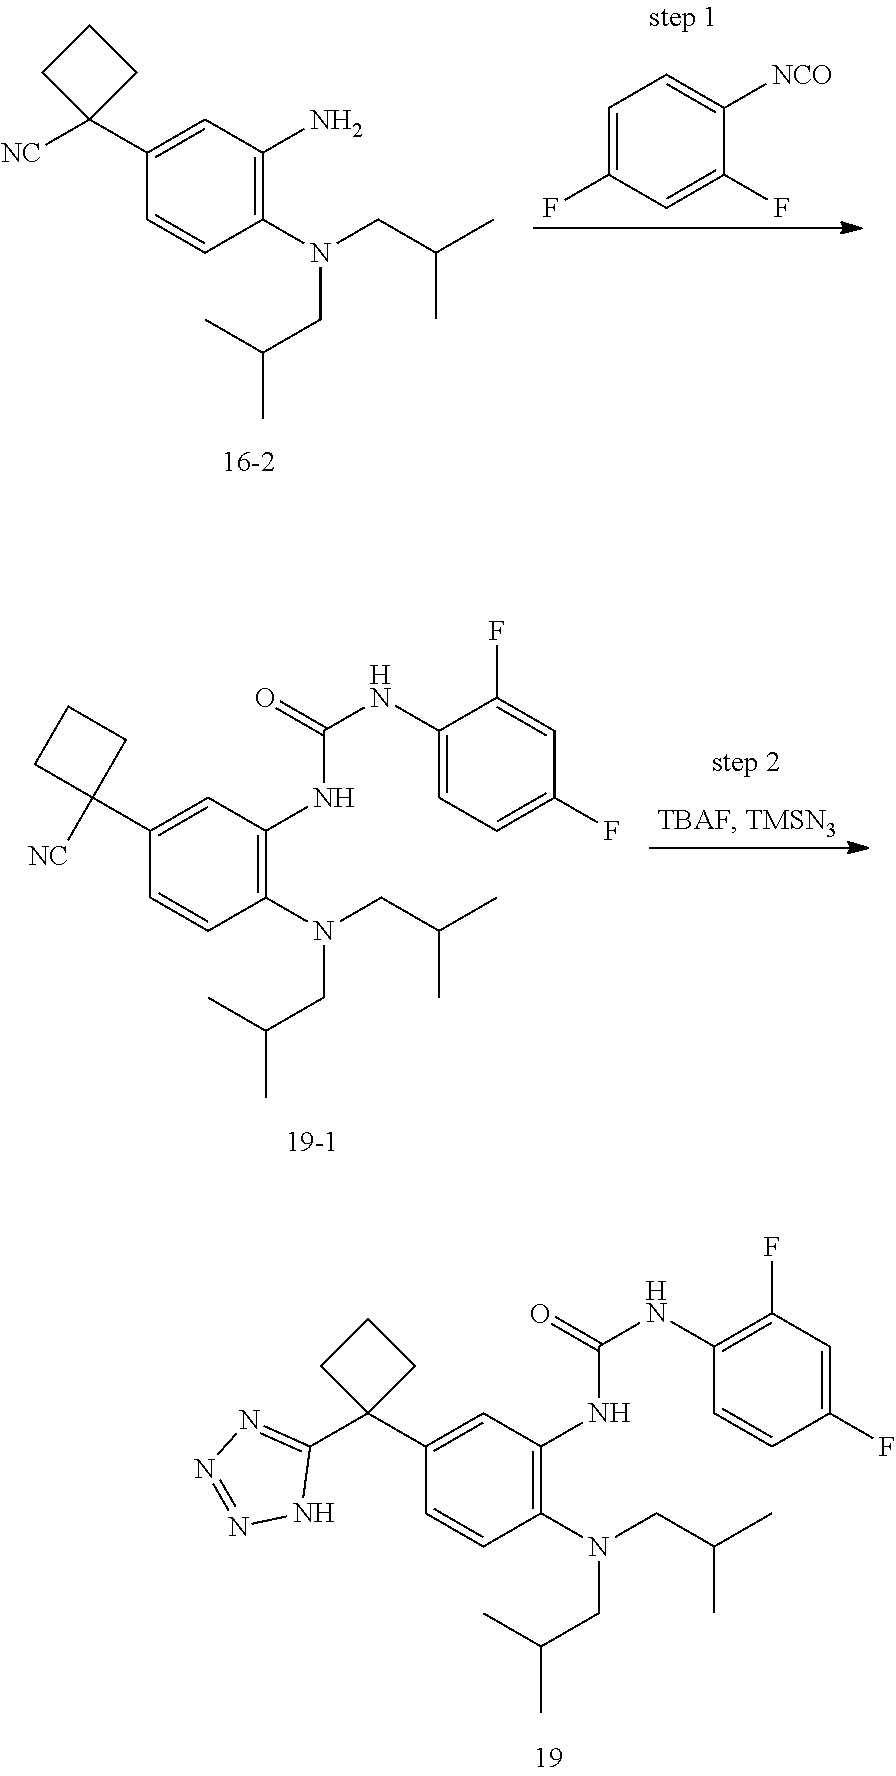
C1(NC(=O)NC2=C(N(CC(C)C)CC(C)C)C=CC(C3(C4=NN=NN4)CCC3)=C2)=C(F)C=C(F)C=C1.C1(C2([NC])CCC2)=CC(N)=C(N(CC(C)C)CC(C)C)C=C1.C1=C(F)C=C(F)C([NCO])=C1.C1(C2([NC])CCC2)=CC(NC(NC2=CC=C(F)C=C2F)=O)=C(N(CC(C)C)CC(C)C)C=C1
